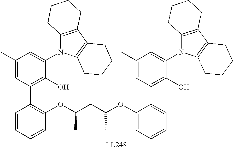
C1(N2C3=C(C4=C2CCCC4)CCCC3)=CC(C)=CC(C2=C(OC(CC(C)OC3=CC=CC=C3C3=C(O)C(N4C5=C(C6=C4CCCC6)CCCC5)=CC(C)=C3)C)C=CC=C2)=C1O
